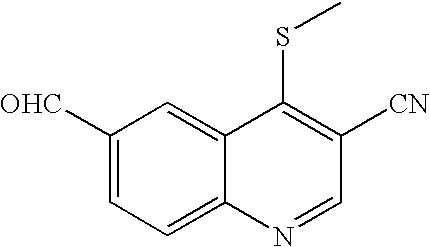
C1([OHC])=CC=C2C(=C1)C(SC)=C([CN])C=N2
